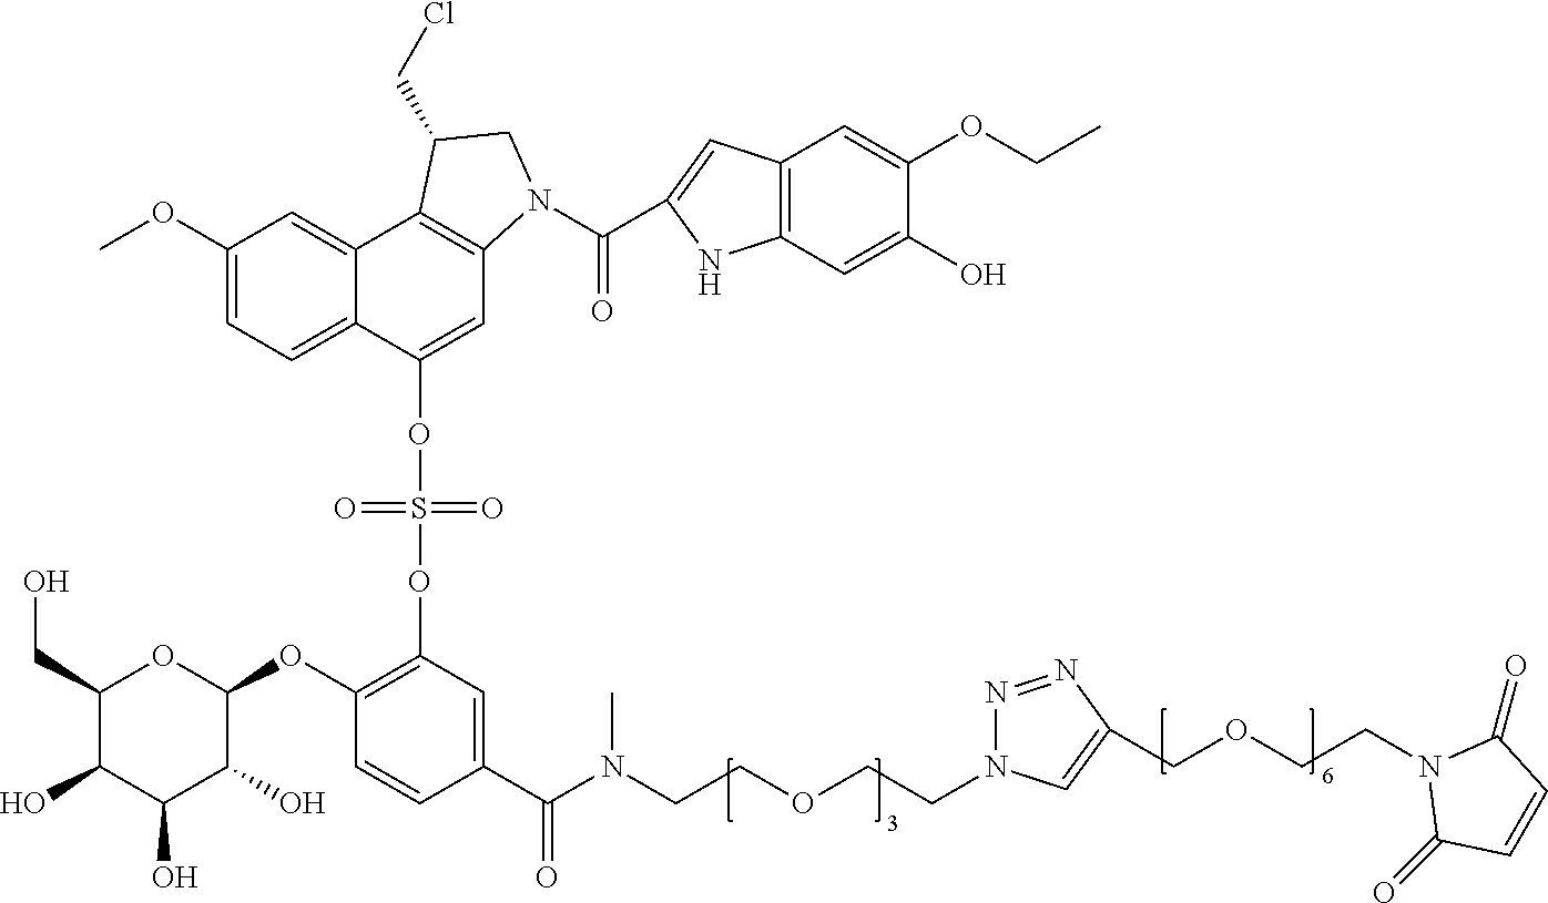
C1(CO)C(O)C(O)C(O)C(OC2=C(OS(=O)(=O)OC3=CC4=C(C5=CC(OC)=CC=C35)C(CCl)CN4C(C3=CC4=C(C=C(O)C(OCC)=C4)N3)=O)C=C(C(N(CCOCCN3N=NC(COCCN4C(=O)C=CC4=O)=C3)C)=O)C=C2)O1
